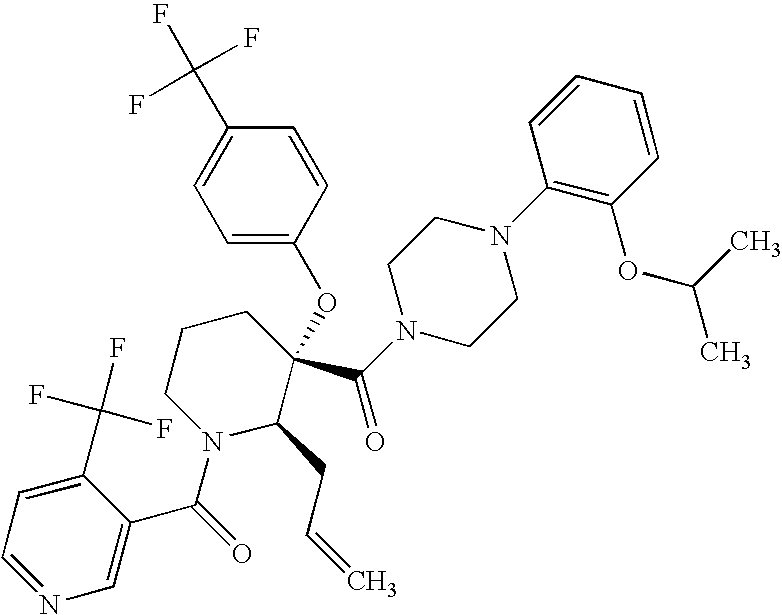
C1=NC=C(C(=O)N2C(CC=C)C(C(N3CCN(C4=C(OC(C)C)C=CC=C4)CC3)=O)(OC3=CC=C(C(F)(F)F)C=C3)CCC2)C(C(F)(F)F)=C1
